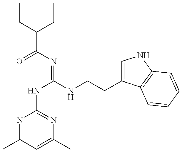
C(C(=O)N=C(NC1=NC(C)=CC(C)=N1)NCCC1=CNC2=C1C=CC=C2)(CC)CC
